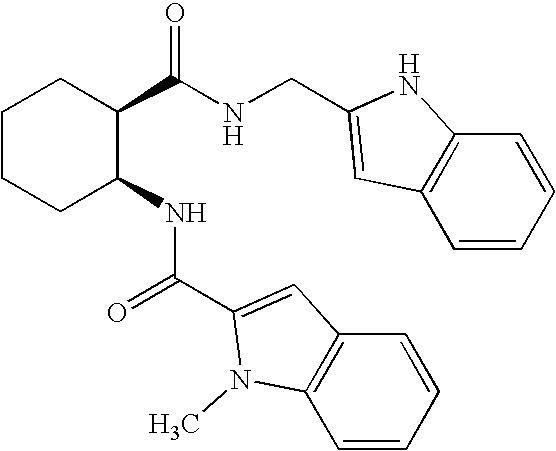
C1CCC(NC(=O)C2=CC3=C(C=CC=C3)N2C)C(C(NCC2=CC3=C(C=CC=C3)N2)=O)C1
